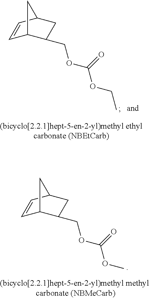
C1=CC2CC(COC(=O)OCC)C1C2.C1=CC2CC(COC(=O)OC)C1C2
